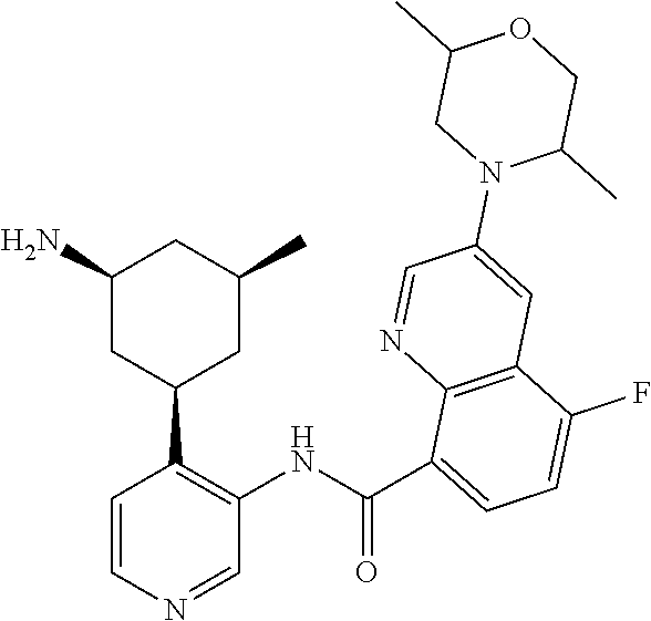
C1=CN=CC(NC(C2=CC=C(F)C3=C2N=CC(N2C(C)COC(C)C2)=C3)=O)=C1C1CC(C)CC(N)C1
